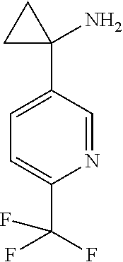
N1=CC(C2(N)CC2)=CC=C1C(F)(F)F
